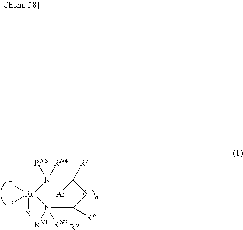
[Ar]1C2([Rc])CC([Ra])([Rb])N([RN2])([RN1])[Ru]1([X])(P)(P)N2([RN3])[RN4]
